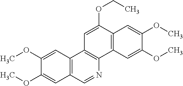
C1=C(OCC)C2=C(C3=C1C1=C(C=N3)C=C(OC)C(OC)=C1)C=C(OC)C(OC)=C2
